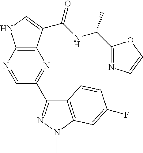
C12=C(N=CC(C3=NN(C)C4=C3C=CC(F)=C4)=N1)NC=C2C(NC(C)C1=NC=CO1)=O
